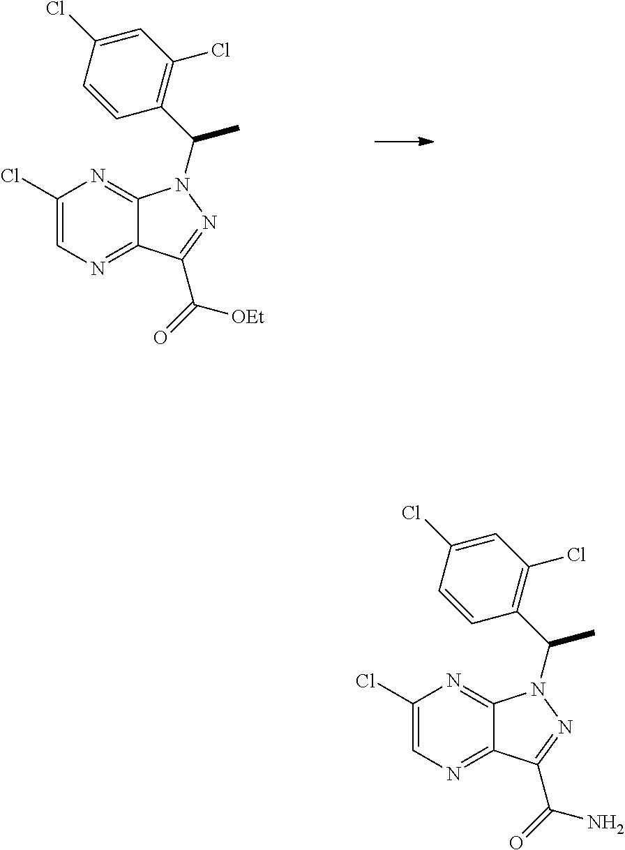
ClC1=CN=C2C(=N1)N(C(C)C1=C(Cl)C=C(Cl)C=C1)N=C2C(=O)[OEt].ClC1=CN=C2C(=N1)N(C(C)C1=C(Cl)C=C(Cl)C=C1)N=C2C(=O)N
